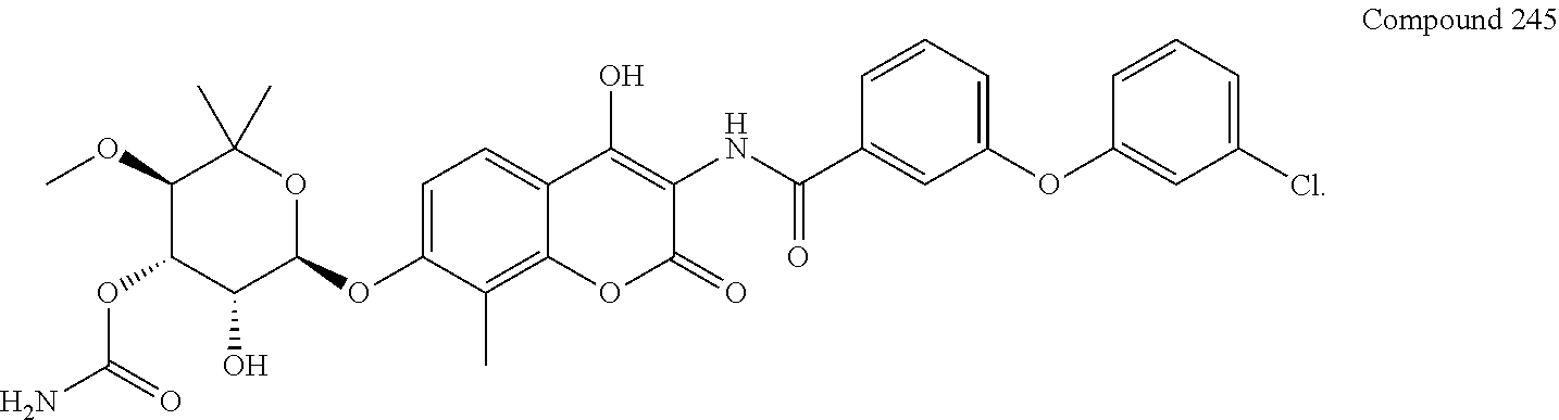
C1(OC)C(OC(N)=O)C(O)C(OC2=CC=C3C(=C2C)OC(=O)C(NC(=O)C2=CC(OC4=CC(Cl)=CC=C4)=CC=C2)=C3O)OC1(C)C
